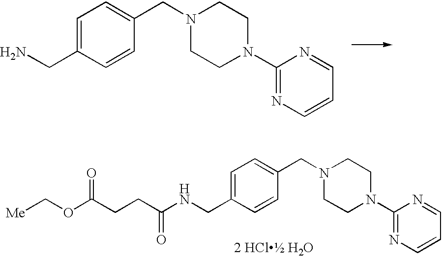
C1=C(CN)C=CC(CN2CCN(C3=NC=CC=N3)CC2)=C1.C1=C(CNC(CCC(OC[Me])=O)=O)C=CC(CN2CCN(C3=NC=CC=N3)CC2)=C1
